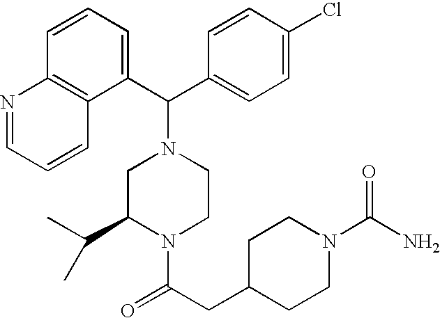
C1(C(N2CC(C(C)C)N(C(CC3CCN(C(N)=O)CC3)=O)CC2)C2=CC=C(Cl)C=C2)=CC=CC2=C1C=CC=N2
